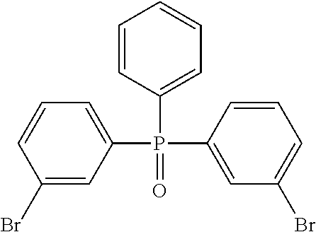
C1=CC(P(=O)(C2=CC(Br)=CC=C2)C2=CC=CC(Br)=C2)=CC=C1
